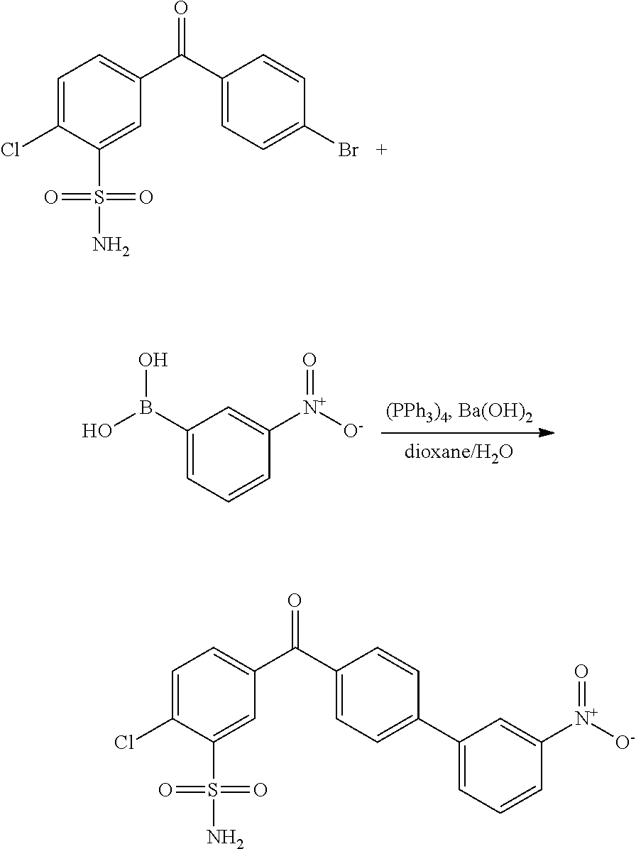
OB(C1=CC=CC([N+]([O-])=O)=C1)O.C1=C(Cl)C(S(=O)(=O)N)=CC(C(C2=CC=C(Br)C=C2)=O)=C1.C1=C(Cl)C(S(=O)(=O)N)=CC(C(C2=CC=C(C3=CC=CC([N+]([O-])=O)=C3)C=C2)=O)=C1
